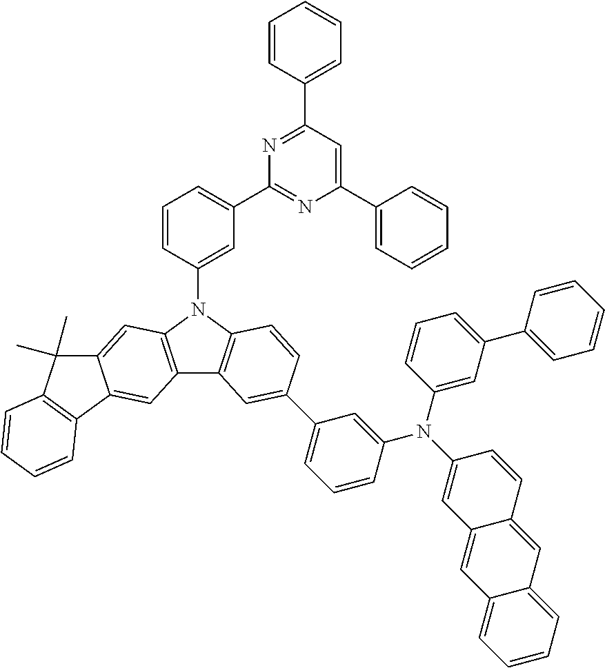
C1=CC(N2C3=C(C4=C2C=C2C(=C4)C4=C(C2(C)C)C=CC=C4)C=C(C2=CC=CC(N(C4=CC(C5=CC=CC=C5)=CC=C4)C4=CC5=CC6=CC=CC=C6C=C5C=C4)=C2)C=C3)=CC(C2=NC(C3=CC=CC=C3)=CC(C3=CC=CC=C3)=N2)=C1
